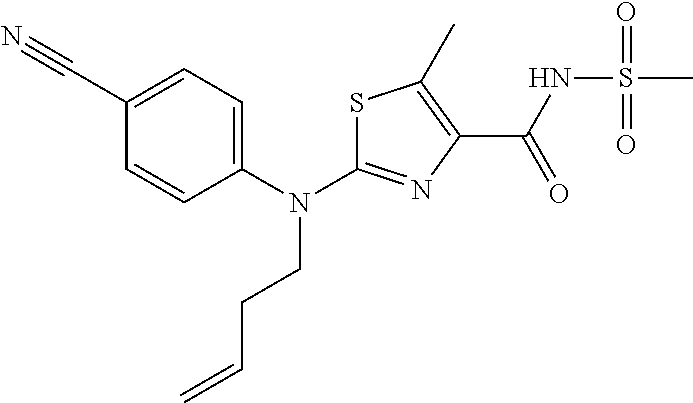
S1C(N(C2=CC=C(C#N)C=C2)CCC=C)=NC(C(NS(C)(=O)=O)=O)=C1C
